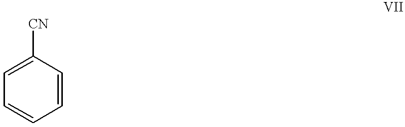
C1=C([CN])C=CC=C1
